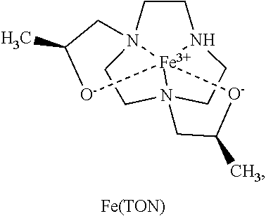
C1CN23CCN45CCN1[Fe]24([O-]C(C)C3)[O-]C(C)C5.[Fe(TON)]
